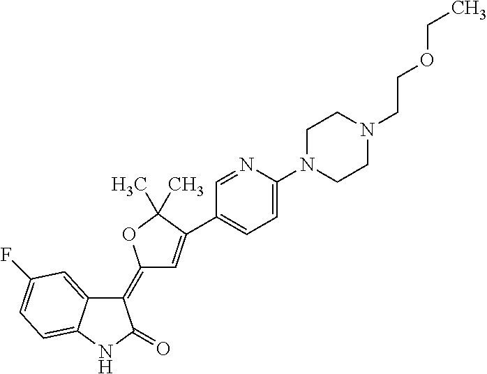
C1(=C2C=C(C3=CC=C(N4CCN(CCOCC)CC4)N=C3)C(C)(C)O2)C2=CC(F)=CC=C2NC1=O
